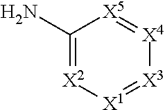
C1(N)=[X2][X1]=[X3][X4]=[X5]1
